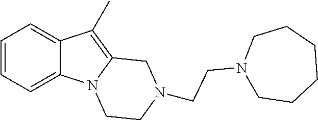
C1=CC=C2C(=C1)C(C)=C1N2CCN(CCN2CCCCCC2)C1
